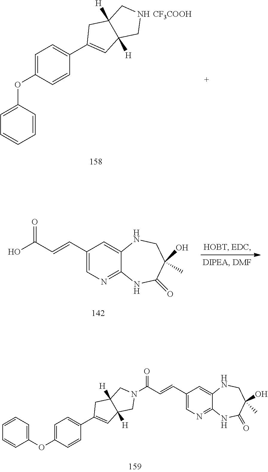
N1CC2([H])C([H])(C1)C=C(C1=CC=C(OC3=CC=CC=C3)C=C1)C2.[CF3COOH].C1(C=CC(O)=O)=CN=C2C(=C1)NCC(O)(C)C(=O)N2.C1(C=CC(=O)N2CC3([H])C([H])(C2)C=C(C2=CC=C(OC4=CC=CC=C4)C=C2)C3)=CN=C2C(=C1)NCC(O)(C)C(=O)N2
